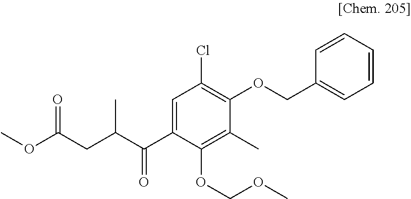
COC(CC(C(C1=CC(Cl)=C(OCC2=CC=CC=C2)C(C)=C1OCOC)=O)C)=O
